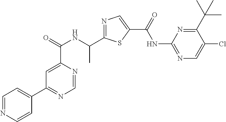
C1=NC(C(=O)NC(C2=NC=C(C(=O)NC3=NC=C(Cl)C(C(C)(C)C)=N3)S2)C)=CC(C2=CC=NC=C2)=N1
